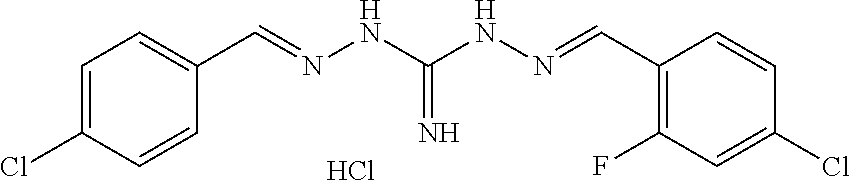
C1=C(Cl)C=CC(C=NNC(NN=CC2=C(F)C=C(Cl)C=C2)=N)=C1.Cl
